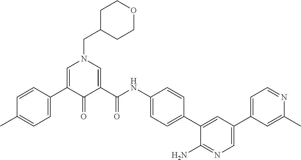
C1=C(C2=CC=C(C)C=C2)C(=O)C(C(NC2=CC=C(C3=CC(C4=CC=NC(C)=C4)=CN=C3N)C=C2)=O)=CN1CC1CCOCC1
